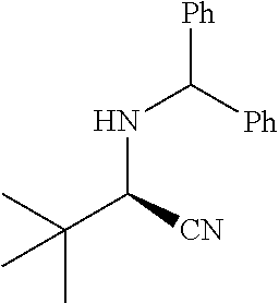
N(C([Ph])[Ph])C(C(C)(C)C)[CN]
